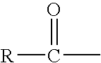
[R]C(C)=O
